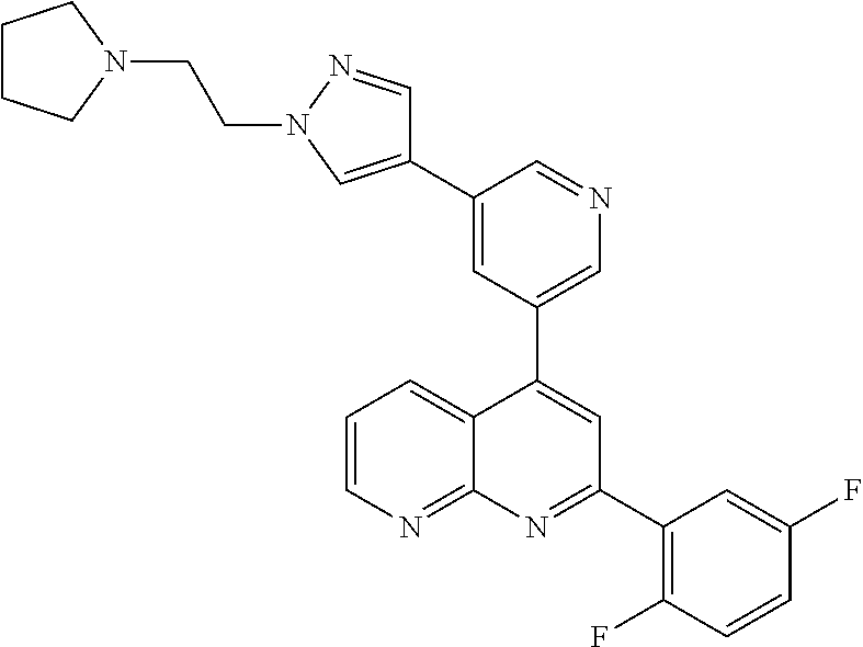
C1=C(C2=CN(CCN3CCCC3)N=C2)C=NC=C1C1=CC(C2=C(F)C=CC(F)=C2)=NC2=NC=CC=C12
